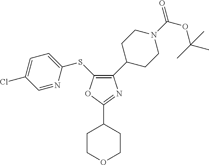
C1COCCC1C1=NC(C2CCN(C(=O)OC(C)(C)C)CC2)=C(SC2=CC=C(Cl)C=N2)O1
